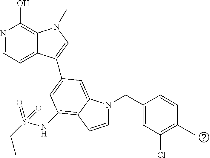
N1=CC=C2C(=C1O)N(C)C=C2C1=CC(NS(CC)(=O)=O)=C2C(=C1)N(CC1=CC(Cl)=C(C)C=C1)C=C2
